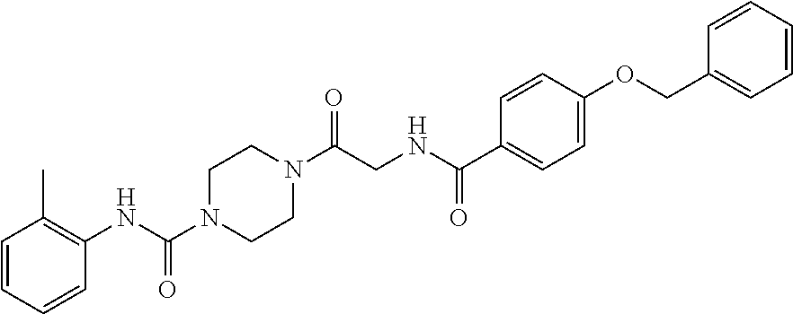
C1=CC=CC(NC(N2CCN(C(CNC(C3=CC=C(OCC4=CC=CC=C4)C=C3)=O)=O)CC2)=O)=C1C
